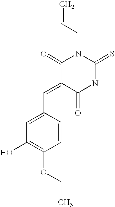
O=C1C(=CC2=CC(O)=C(OCC)C=C2)C(=O)N(CC=C)C(=S)N1
